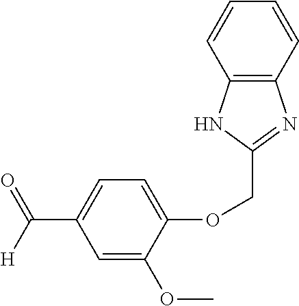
C(C1=NC2=C(C=CC=C2)N1)OC1=CC=C(C([H])=O)C=C1OC
